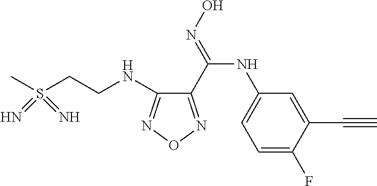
C(CNC1=NON=C1C(=NO)NC1=CC=C(F)C(C#C)=C1)S(C)(=N)=N
